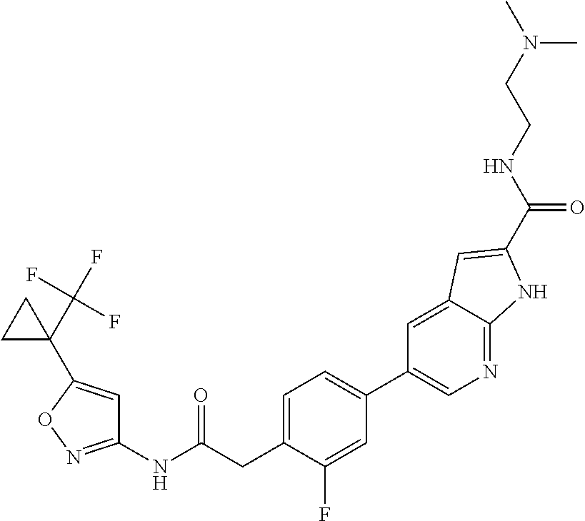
C1(NC(CC2=CC=C(C3=CN=C4C(=C3)C=C(C(=O)NCCN(C)C)N4)C=C2F)=O)=NOC(C2(C(F)(F)F)CC2)=C1
